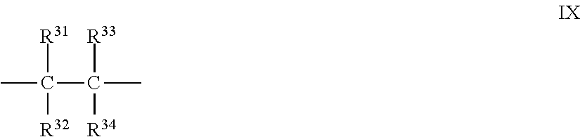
CC([R31])([R32])C(C)([R33])[R34]
